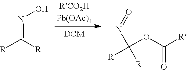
[R]C([R])=NO.O(C([R])=O)C([R])([R])N=O
